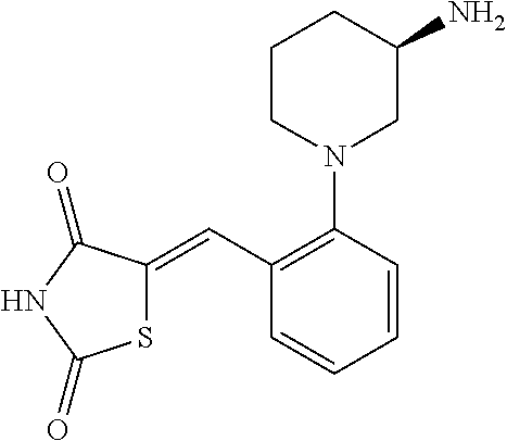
S1C(=CC2=C(N3CC(N)CCC3)C=CC=C2)C(=O)NC1=O
